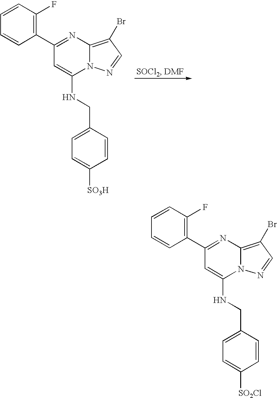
C1(C2=NC3=C(Br)C=NN3C(NCC3=CC=C([SO3H])C=C3)=C2)=C(F)C=CC=C1.C1(C2=NC3=C(Br)C=NN3C(NCC3=CC=C([SO2Cl])C=C3)=C2)=C(F)C=CC=C1
